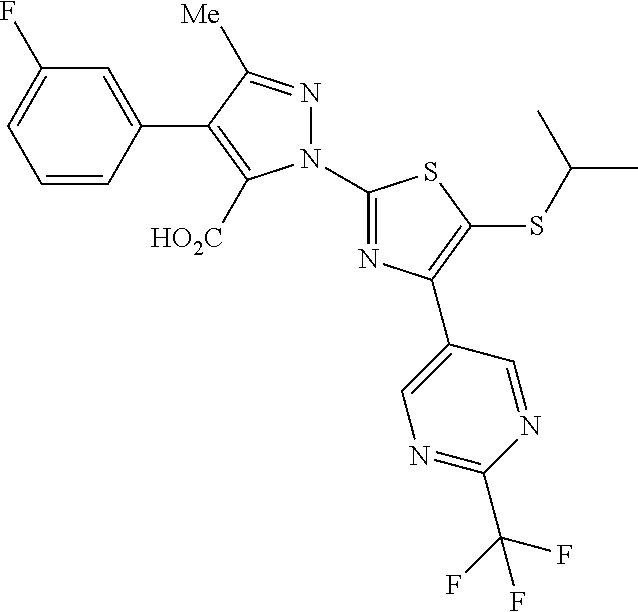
C1=CC(C2=C([HO2C])N(C3=NC(C4=CN=C(C(F)(F)F)N=C4)=C(SC(C)C)S3)N=C2[Me])=CC(F)=C1
